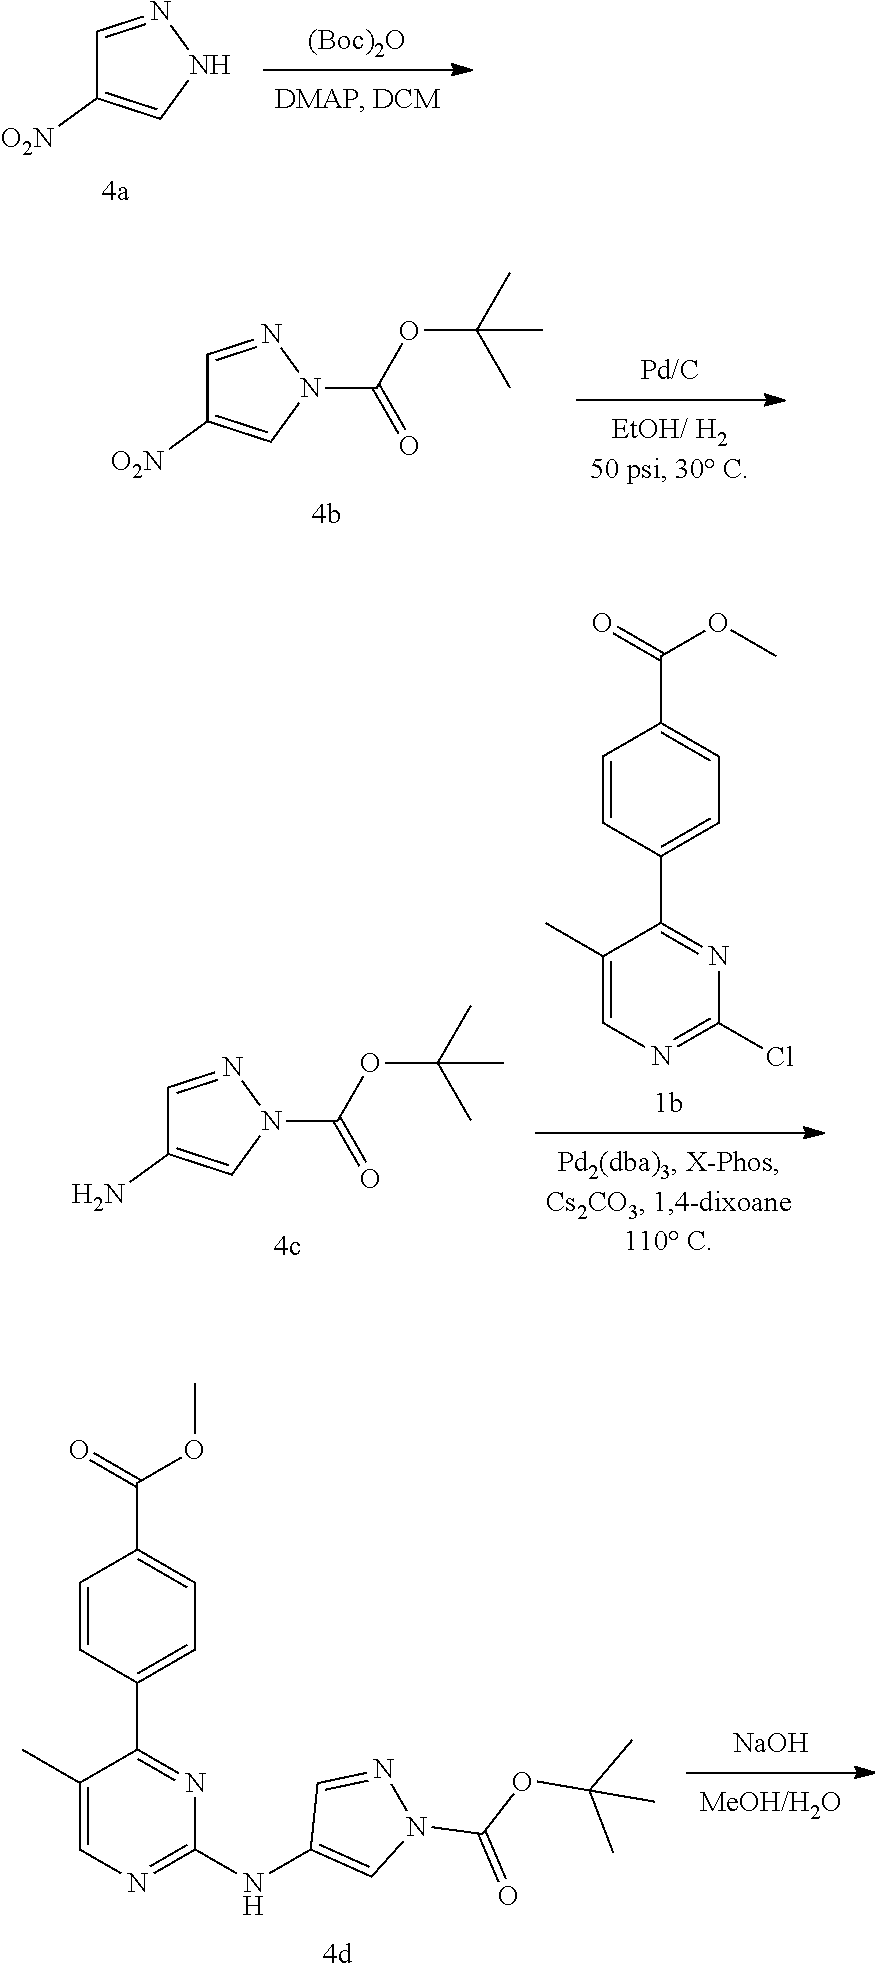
N1=CC([O2N])=CN1C(OC(C)(C)C)=O.[Pd/C].C1(C)=CN=C(Cl)N=C1C1=CC=C(C(=O)OC)C=C1.N1=CC(N)=CN1C(OC(C)(C)C)=O.[NaOH].C1(C)=CN=C(NC2=CN(C(OC(C)(C)C)=O)N=C2)N=C1C1=CC=C(C(=O)OC)C=C1.[(Boc)2O].N1N=CC([O2N])=C1
